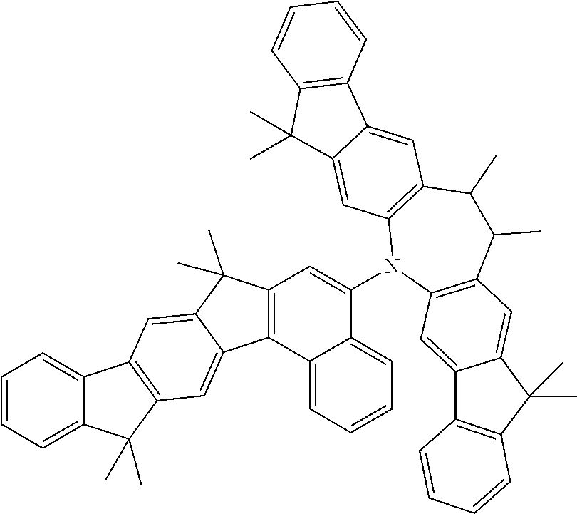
C12=CC=CC=C1C(C)(C)C1=C2C=C2C(C)(C)C3=C(C2=C1)C1=CC=CC=C1C(N1C2=C(C(C)C(C)C4=C1C=C1C(=C4)C4=C(C1(C)C)C=CC=C4)C=C1C(=C2)C2=C(C1(C)C)C=CC=C2)=C3
